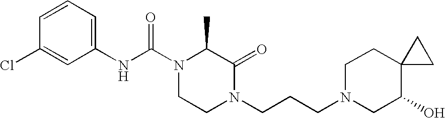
C1(NC(N2CCN(CCCN3CC(O)C4(CC3)CC4)C(=O)C2C)=O)=CC=CC(Cl)=C1
